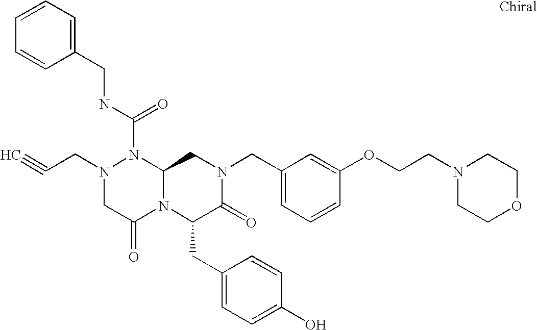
N1(C(NCC2=CC=CC=C2)=O)N(CC#C)CC(=O)N2C1CN(CC1=CC=CC(OCCN3CCOCC3)=C1)C(=O)C2CC1=CC=C(O)C=C1
